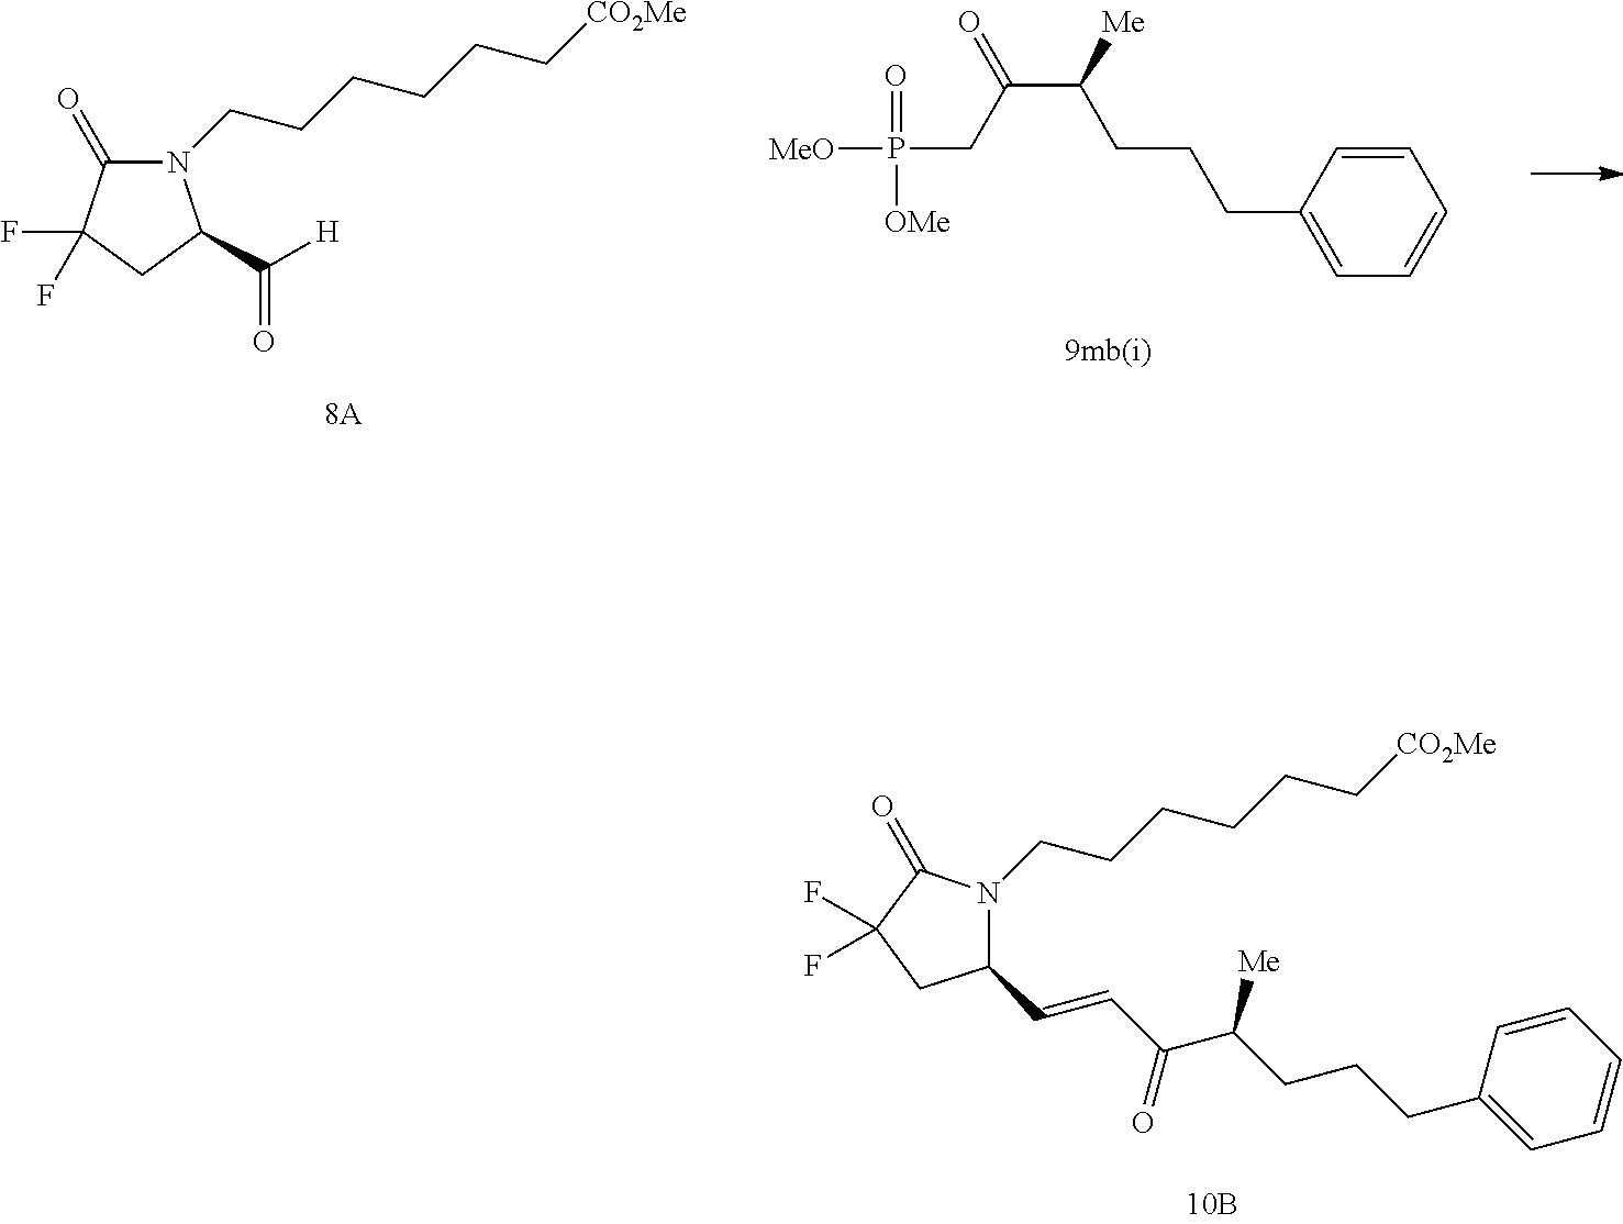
N1(CCCCCC[CO2Me])C(=O)C(F)(F)CC1C([H])=O.P(CC(C([Me])CCCC1=CC=CC=C1)=O)(=O)([MeO])[OMe].N1(CCCCCC[CO2Me])C(C=CC(=O)C([Me])CCCC2=CC=CC=C2)CC(F)(F)C1=O
